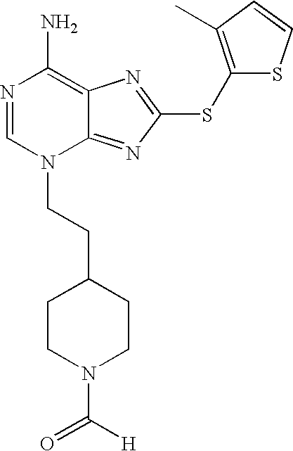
N1=CN(CCC2CCN(C([H])=O)CC2)C2=NC(SC3=C(C)C=CS3)=NC2=C1N
